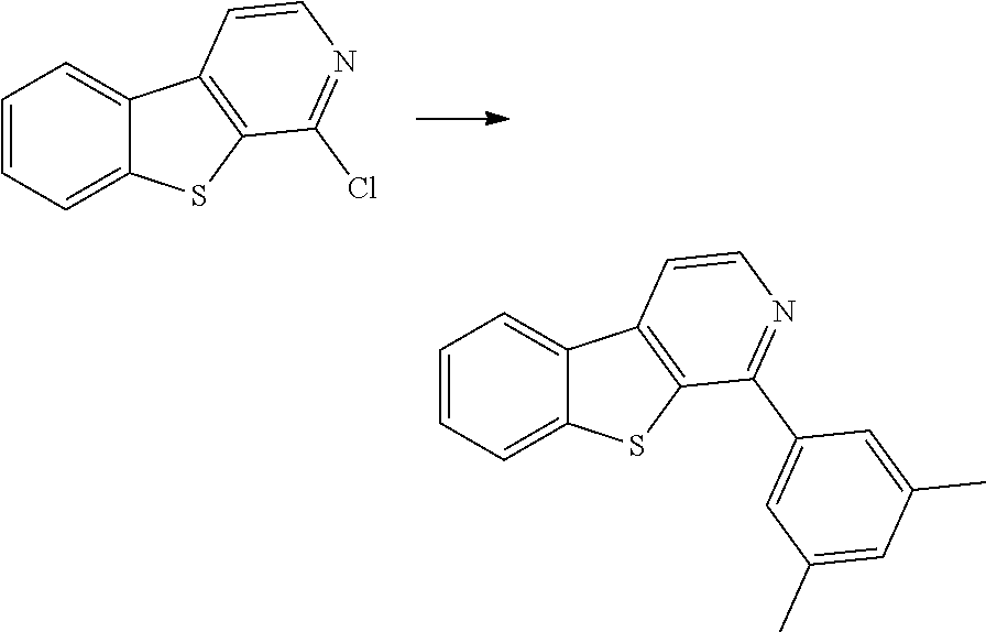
C1=CC=C2C(=C1)C1=C(S2)C(Cl)=NC=C1.C1=CC=C2C(=C1)C1=C(S2)C(C2=CC(C)=CC(C)=C2)=NC=C1
